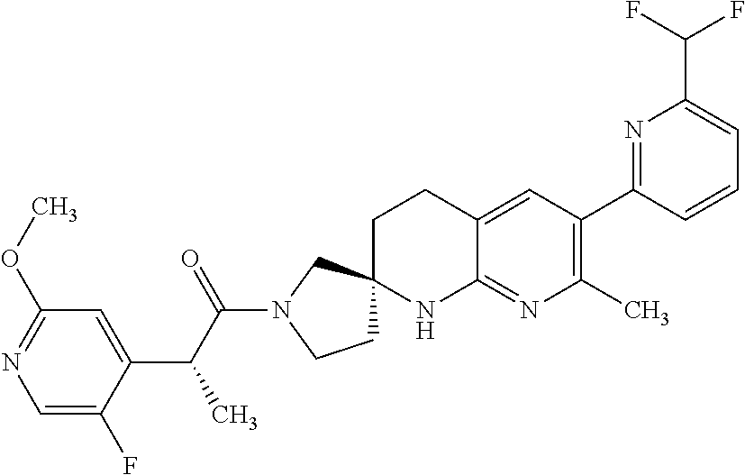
C1=C(F)C(C(C(N2CCC3(C2)CCC2=CC(C4=NC(C(F)F)=CC=C4)=C(C)N=C2N3)=O)C)=CC(OC)=N1
